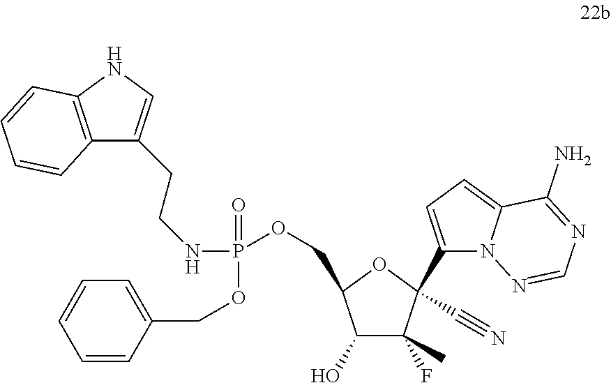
C12=C(NC=C1CCNP(=O)(OCC1C(O)C(F)(C)C(C3=CC=C4N3N=CN=C4N)(C#N)O1)OCC1=CC=CC=C1)C=CC=C2
